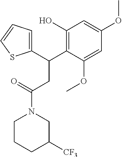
C1(C(C2=C(O)C=C(OC)C=C2OC)CC(N2CC([CF3])CCC2)=O)=CC=CS1
